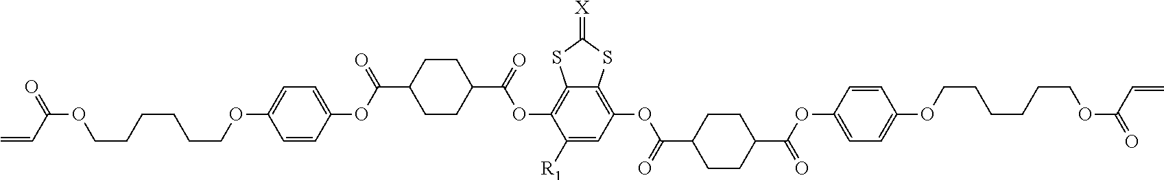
C=CC(OCCCCCCOC1=CC=C(OC(C2CCC(C(=O)OC3=C4C(=C(OC(C5CCC(C(OC6=CC=C(OCCCCCCOC(=O)C=C)C=C6)=O)CC5)=O)C=C3[R1])SC(=[X])S4)CC2)=O)C=C1)=O
